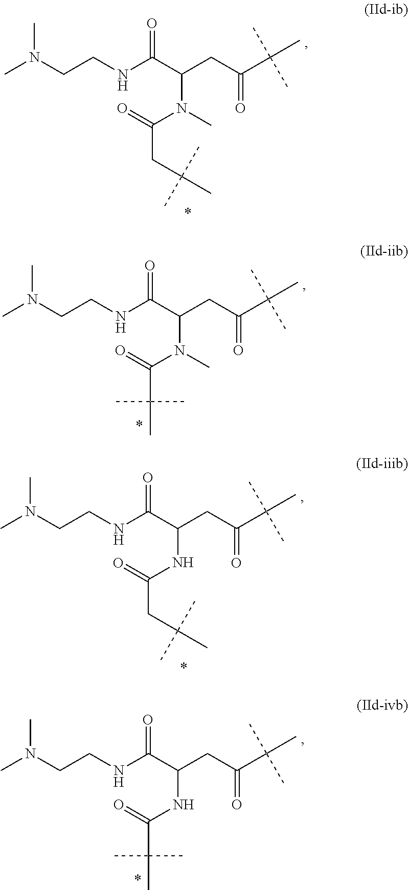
CN(CCNC(C(CC(C(C)(C)C)=O)N(C)C(=O)CC(C)(C)C)=O)C.CN(CCNC(C(CC(C(C)(C)C)=O)N(C)C(=O)C(C)(C)C)=O)C.CN(CCNC(C(CC(C(C)(C)C)=O)NC(=O)CC(C)(C)C)=O)C.CN(CCNC(C(CC(C(C)(C)C)=O)NC(=O)C(C)(C)C)=O)C
